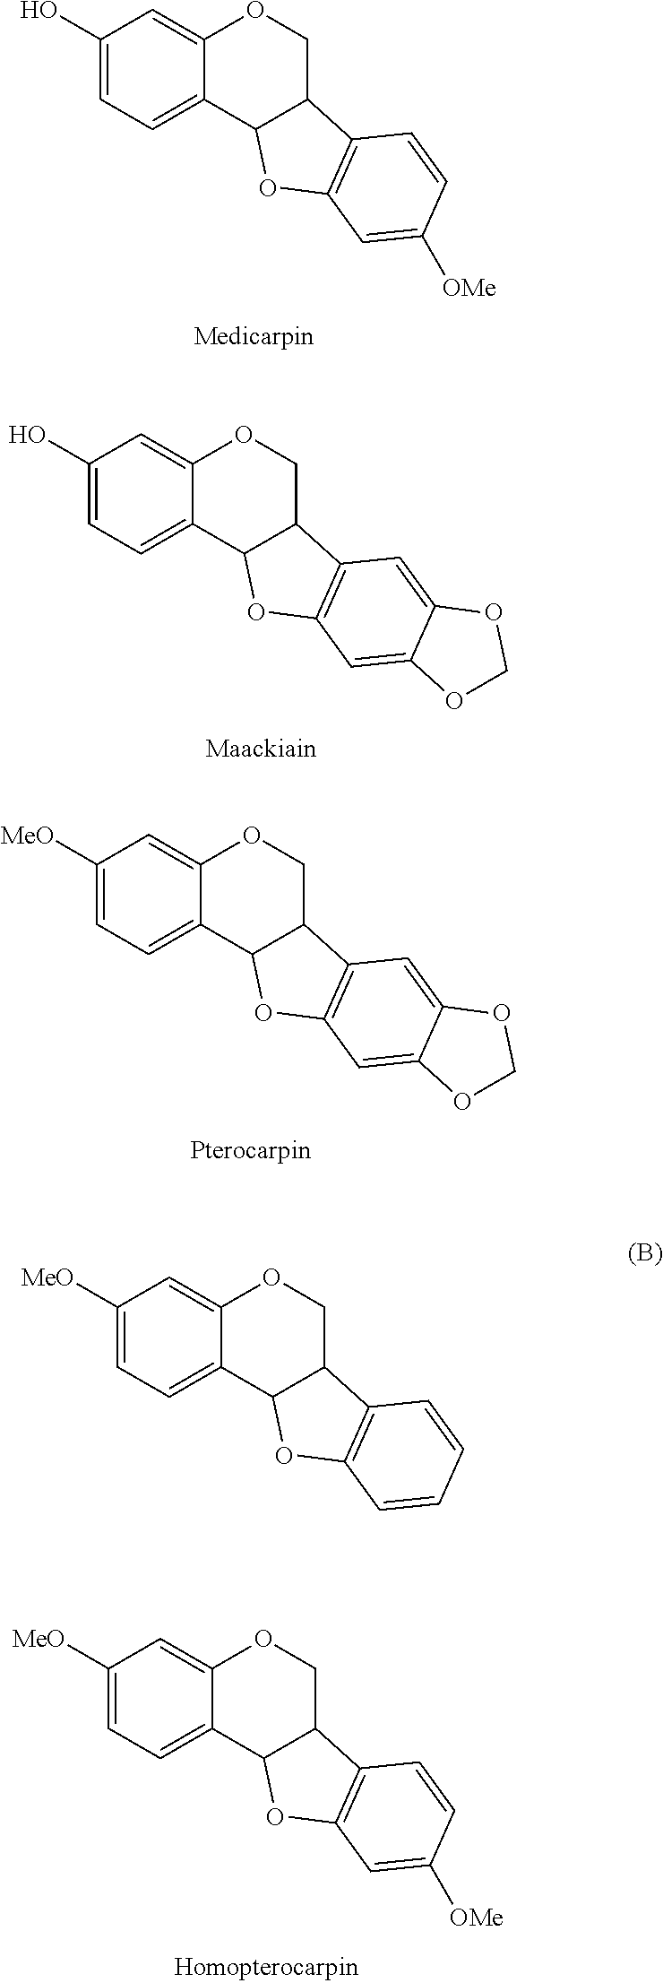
C1(O)=CC=C2C(=C1)OCC1C2OC2=C1C=CC([OMe])=C2.C1(O)=CC=C2C(=C1)OCC1C2OC2=C1C=C1C(=C2)OCO1.C1([MeO])=CC=C2C(=C1)OCC1C2OC2=C1C=C1C(=C2)OCO1.C1([MeO])=CC=C2C(=C1)OCC1C2OC2=C1C=CC([OMe])=C2.C1([MeO])=CC=C2C(=C1)OCC1C2OC2=C1C=CC=C2
